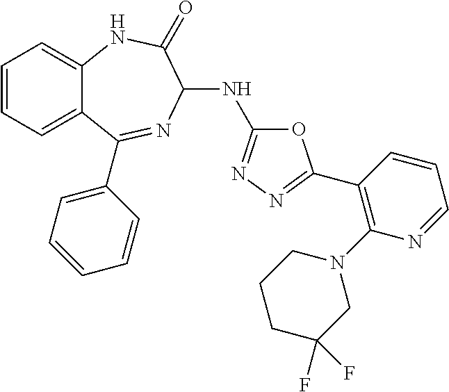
C1(C2=NN=C(NC3N=C(C4=CC=CC=C4)C4=CC=CC=C4NC3=O)O2)=C(N2CCCC(F)(F)C2)N=CC=C1
